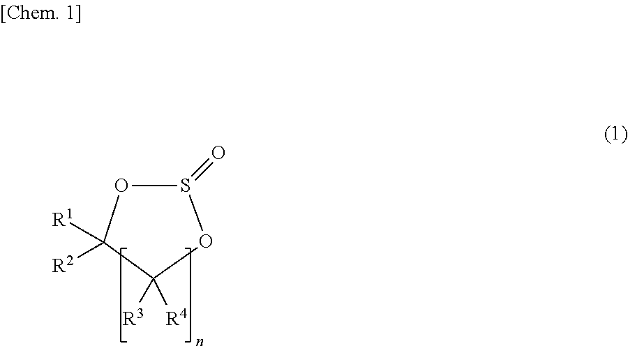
S1(=O)OC([R1])([R2])C([R3])([R4])O1
